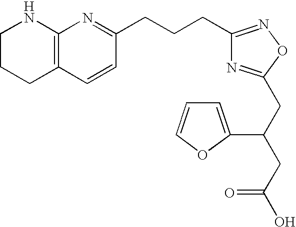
C1CCC2=C(N1)N=C(CCCC1=NOC(CC(CC(O)=O)C3=CC=CO3)=N1)C=C2
